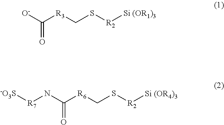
[O-]C([R3]CS[R2][Si (OR1)3])=O.N(C([R6]CS[R2][Si (OR4)3])=O)[R7][-O3S]
